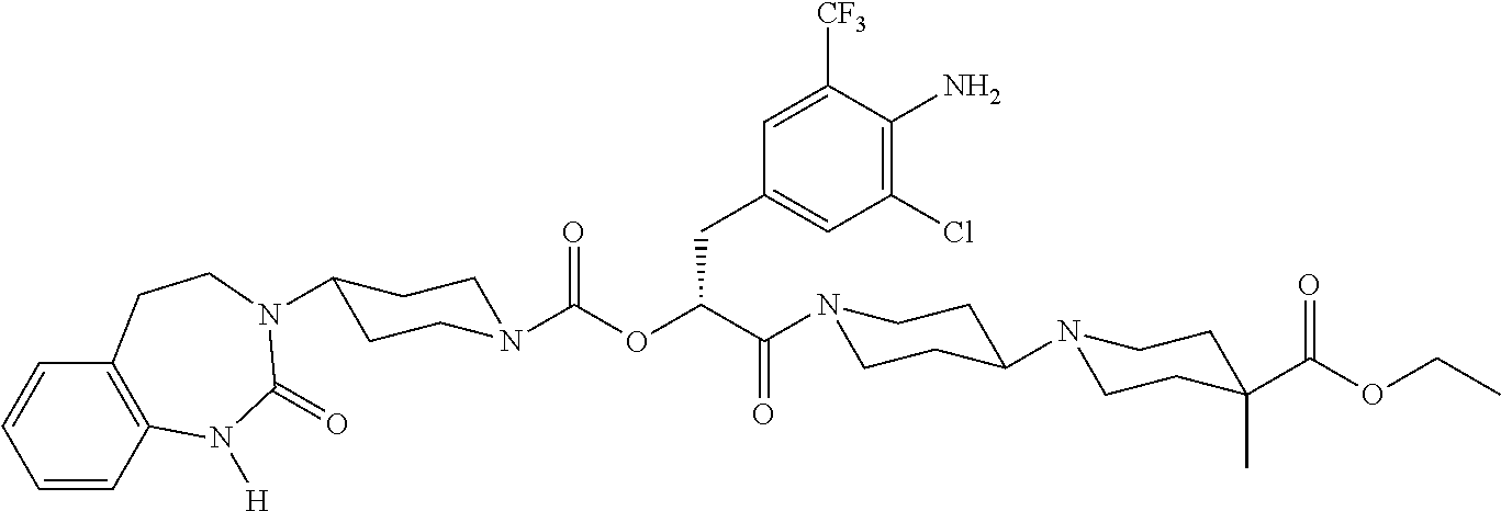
C1=CC2=C(C=C1)CCN(C1CCN(C(OC(C(=O)N3CCC(N4CCC(C(OCC)=O)(C)CC4)CC3)CC3=CC(Cl)=C(N)C([CF3])=C3)=O)CC1)C(=O)N2[H]
